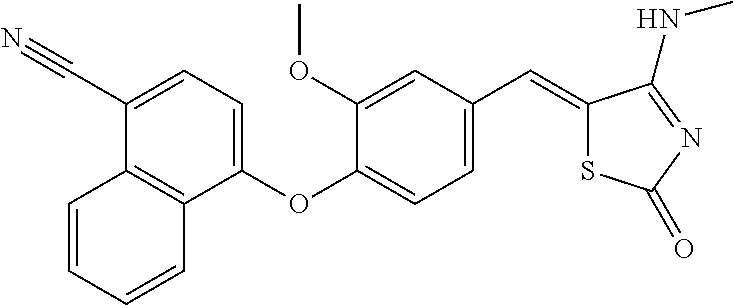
C1=CC=CC2=C1C(C#N)=CC=C2OC1=CC=C(C=C2SC(=O)N=C2NC)C=C1OC
